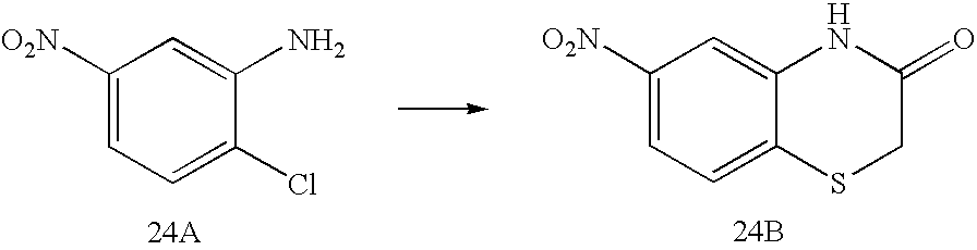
C1([O2N])=CC=C2C(=C1)NC(=O)CS2.[24B].C1([O2N])=CC=C(Cl)C(N)=C1.[24A]
